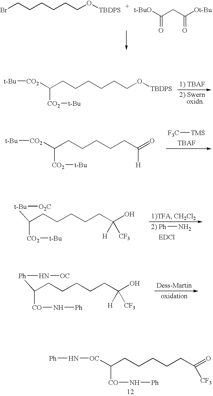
BrCCCCCCO[TBDPS].[t-BuO]C(CC([Ot-Bu])=O)=O.C(CCCCCCO[TBDPS])([CO2][t-Bu])[CO2][t-Bu].C(CCCCCC(=O)[H])([CO2][t-Bu])[CO2][t-Bu].[F3C][TMS].C(CCCCCC(O)([H])[CF3])([t-Bu][O2C])[CO2][t-Bu].[2) Ph]N.C(CCCCCC(O)([H])[CF3])([Ph]N[OC])[CO]N[Ph].C(CCCCCC(=O)[CF3])([CO]N[Ph])[OC]N[Ph]
